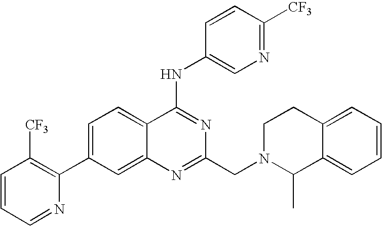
C1=CC=NC(C2=CC=C3C(=C2)N=C(CN2C(C)C4=CC=CC=C4CC2)N=C3NC2=CN=C([CF3])C=C2)=C1[CF3]
